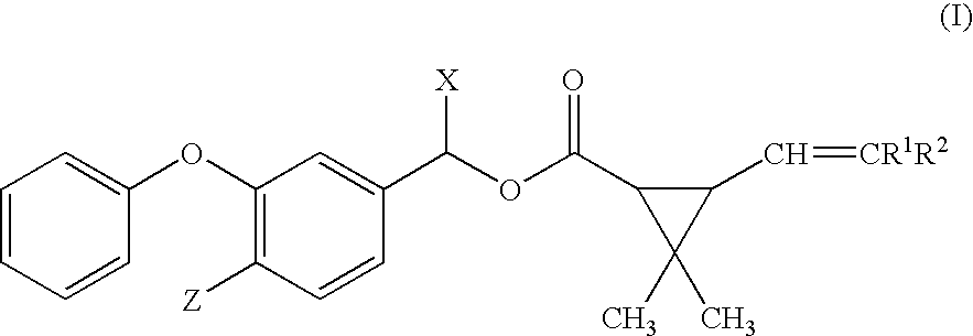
C1=CC=CC(OC2=C([Z])C=CC(C(OC(=O)C3C(C=[CR1R2])C3(C)C)[X])=C2)=C1
